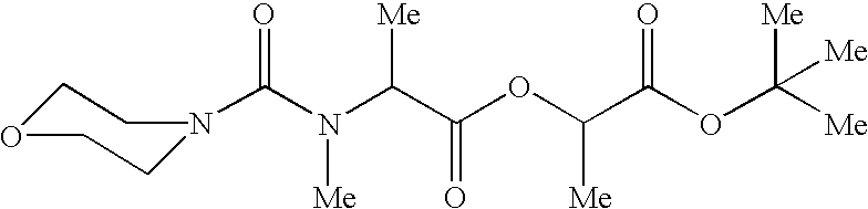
C(N(C(C(OC(C(OC([Me])([Me])[Me])=O)[Me])=O)[Me])[Me])(=O)N1CCOCC1
